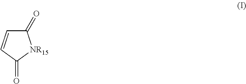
C1(=O)C=CC(=O)[NR15]1
